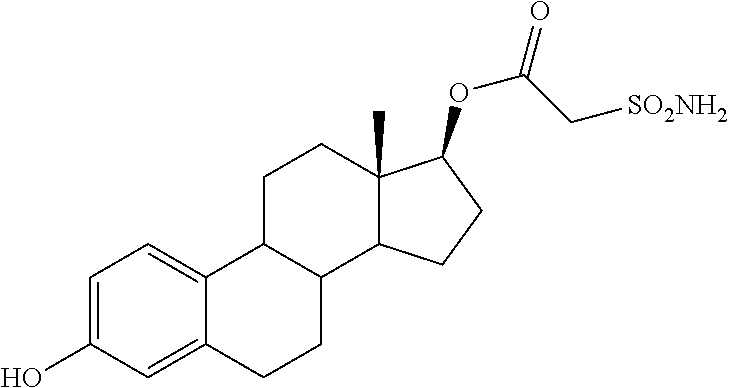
C12=CC(O)=CC=C1C1C(CC2)C2C(C)(CC1)C(OC(=O)C[SO2NH2])CC2
